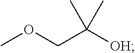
COCC([OH])(C)C
